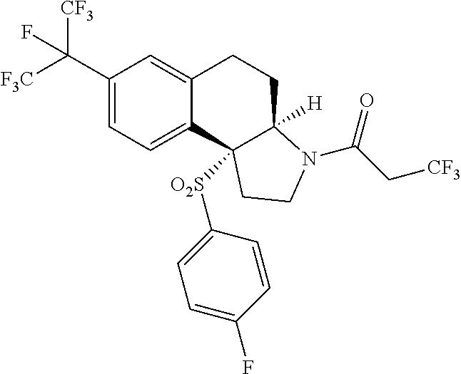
C(C1=CC=C2C(=C1)CCC1([H])C2([O2S]C2=CC=C(F)C=C2)CCN1C(=O)C[CF3])([F3C])([CF3])F
